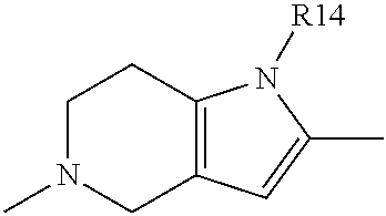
C1N(C)CC2=C(C1)N([R14])C(C)=C2
